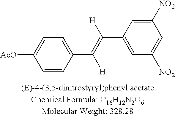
C1=CC(C(=C([H])C2=CC([NO2])=CC([NO2])=C2)[H])=CC=C1[AcO]
